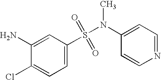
C1(N)=CC(S(N(C2=CC=NC=C2)C)(=O)=O)=CC=C1Cl
